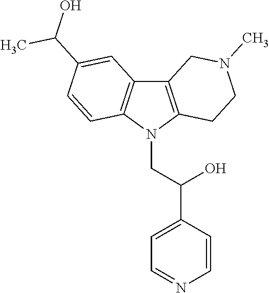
C12=C(N(CC(C3=CC=NC=C3)O)C3=C1C=C(C(O)C)C=C3)CCN(C)C2
